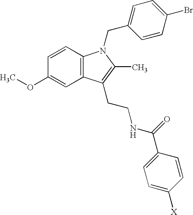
COC1=CC2=C(C=C1)N(CC1=CC=C(Br)C=C1)C(C)=C2CCNC(C1=CC=C([X])C=C1)=O
